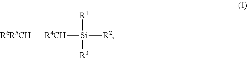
[R6R5CH][R4CH][Si]([R2])([R1])[R3]
